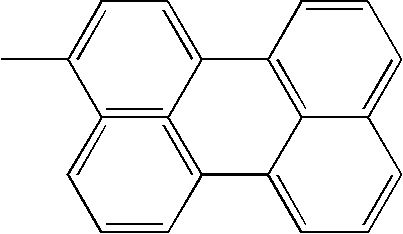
CC1=CC=C2C3=C1=CC=CC=3C1=CC=CC3=CC=CC2=C31
